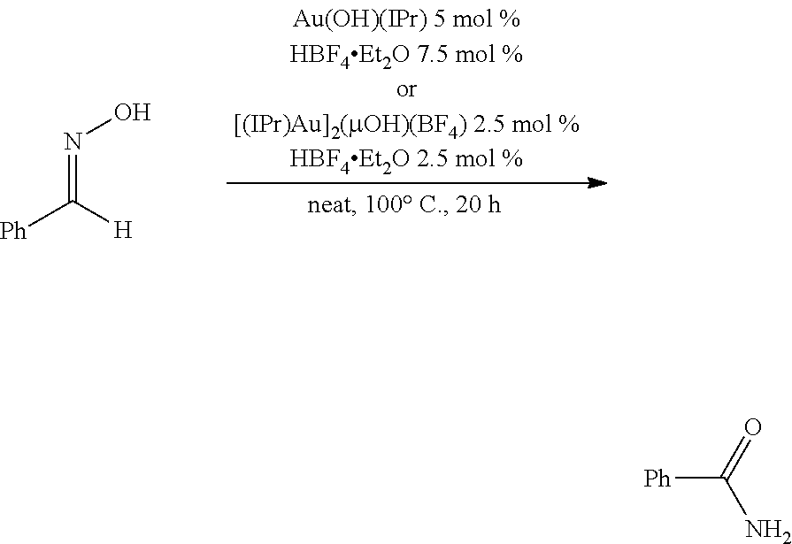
[Ph]C([H])=NO.[Ph]C(=O)N
